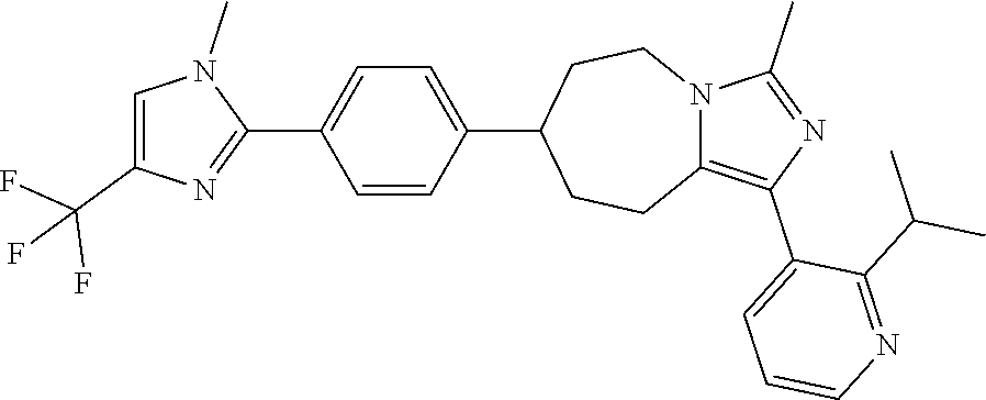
C1=C(C(F)(F)F)N=C(C2=CC=C(C3CCC4=C(C5=CC=CN=C5C(C)C)N=C(C)N4CC3)C=C2)N1C
